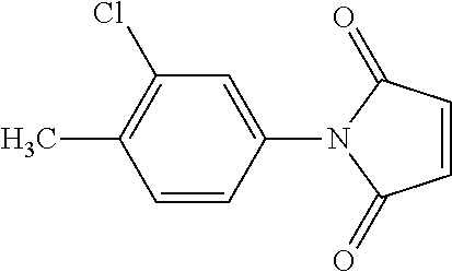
C1=CC(=O)N(C2=CC(Cl)=C(C)C=C2)C1=O
